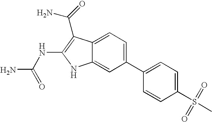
C1(C2=CC=C(S(C)(=O)=O)C=C2)=CC=C2C(=C1)NC(NC(N)=O)=C2C(N)=O
